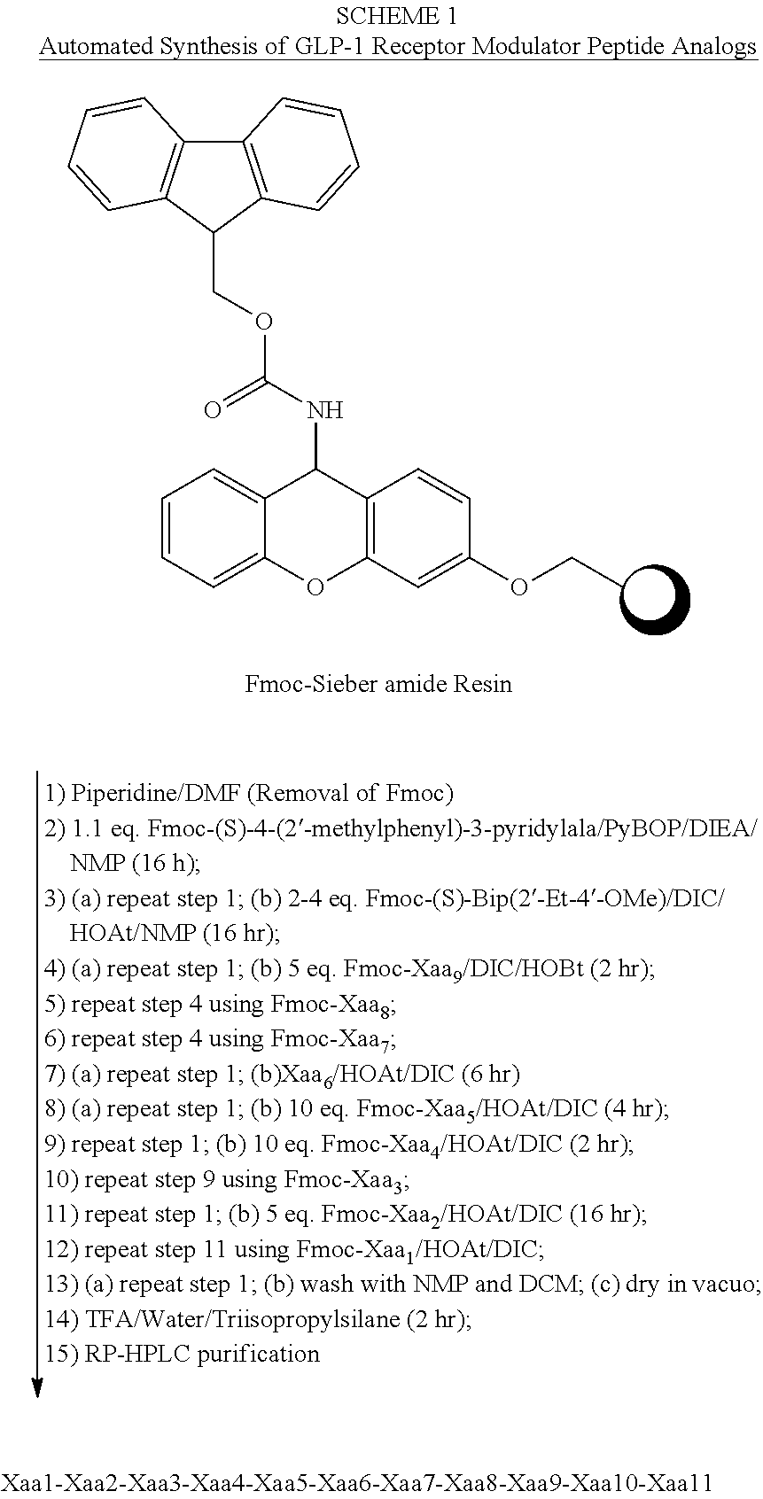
C12=C(C(COC(=O)NC3C4=CC=CC=C4OC4=C3C=CC(OCC)=C4)C3=C1C=CC=C3)C=CC=C2
